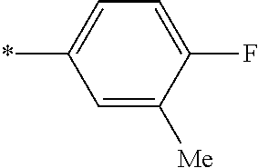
*C1=CC=C(F)C([Me])=C1
